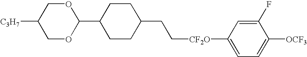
C([CF2O]C1=CC=C([OCF3])C(F)=C1)CC1CCC(C2OCC([C3H7])CO2)CC1
